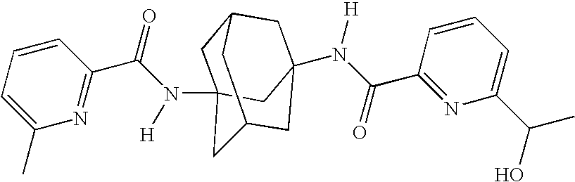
C1C2(N(C(=O)C3=NC(C)=CC=C3)[H])CC3CC(N(C(C4=NC(C(O)C)=CC=C4)=O)[H])(CC1C3)C2
